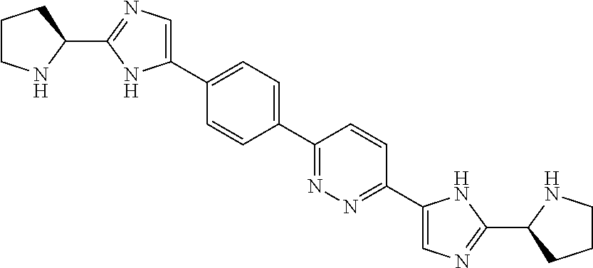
C1CNC(C2=NC=C(C3=CC=C(C4=NN=C(C5=CN=C(C6CCCN6)N5)C=C4)C=C3)N2)C1
